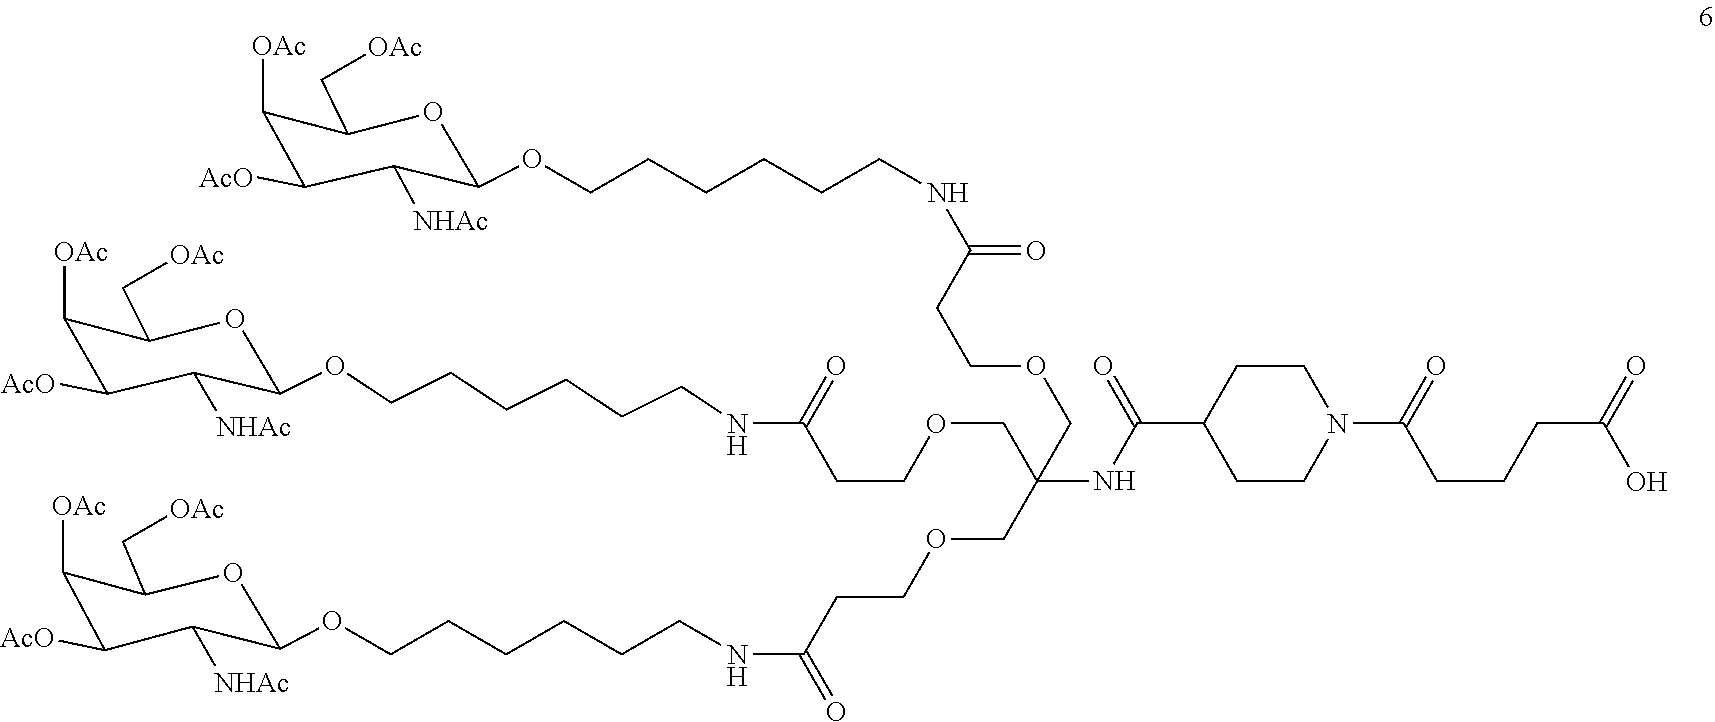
N1(C(CCCC(=O)O)=O)CCC(C(NC(COCCC(NCCCCCCOC2C([NHAc])C([AcO])C([OAc])C(C[OAc])O2)=O)(COCCC(NCCCCCCOC2C([NHAc])C([AcO])C([OAc])C(C[OAc])O2)=O)COCCC(NCCCCCCOC2C([NHAc])C([AcO])C([OAc])C(C[OAc])O2)=O)=O)CC1
